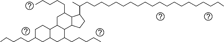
CCCCCC1CC2C(CC1)C1C(C(CCCCC)C2)C2C(C(CCCCC)C1)C(C(C)CCCCCCCCCCCCCCCCCCCC)CC2
